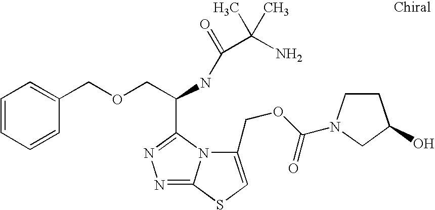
C1=CC=CC(COCC(NC(=O)C(N)(C)C)C2=NN=C3N2C(COC(=O)N2CCC(O)C2)=CS3)=C1
